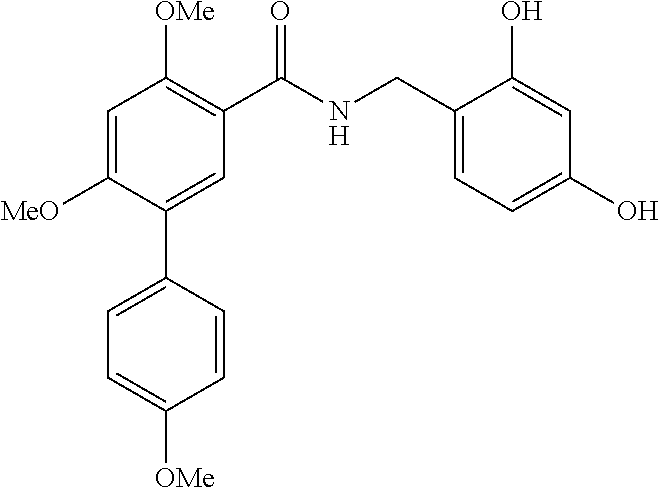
C1=C([MeO])C(C2=CC=C([OMe])C=C2)=CC(C(NCC2=CC=C(O)C=C2O)=O)=C1[OMe]
